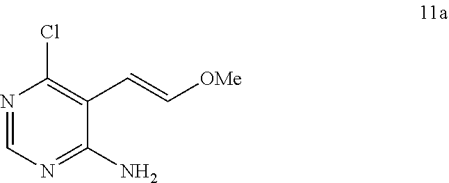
N1=C(N)C(C=C[OMe])=C(Cl)N=C1
